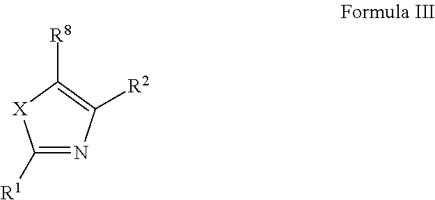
C1([R1])=NC([R2])=C([R8])[X]1
